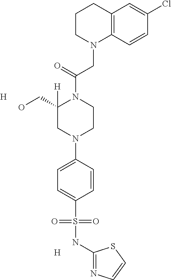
C12=C(C=CC(Cl)=C1)N(CC(=O)N1C(CO)([H])CN(C3=CC=C(S(NC4=NC=CS4)(=O)=O)C=C3)CC1)CCC2.[H].[H]
